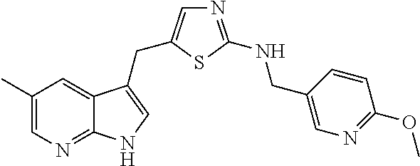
C1(C)=CN=C2C(=C1)C(CC1=CN=C(NCC3=CN=C(OC)C=C3)S1)=CN2
